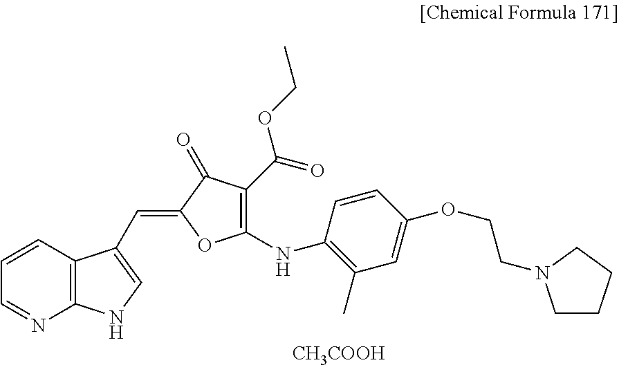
C1=NC2=C(C=C1)C(C=C1OC(NC3=C(C)C=C(OCCN4CCCC4)C=C3)=C(C(=O)OCC)C1=O)=CN2.[CH3COOH]
